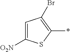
C1=C([O2N])SC(*)=C1Br
